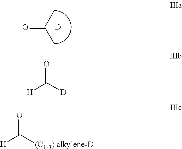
O=C(C)C.[D].[H]C([D])=O.[H]C([(C1-3) alkylene-D])=O
